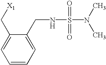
C1=CC=C(CNS(=O)(=O)N(C)C)C(C[X1])=C1
